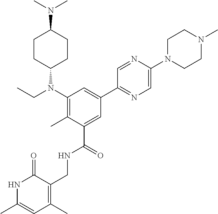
C1(N(CC)C2CCC(N(C)C)CC2)=C(C)C(C(=O)NCC2=C(C)C=C(C)NC2=O)=CC(C2=NC=C(N3CCN(C)CC3)N=C2)=C1
